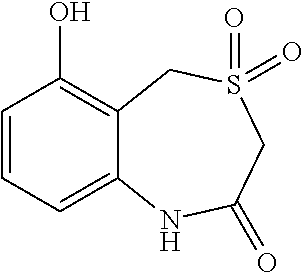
C1=CC(O)=C2C(=C1)NC(=O)CS(=O)(=O)C2
